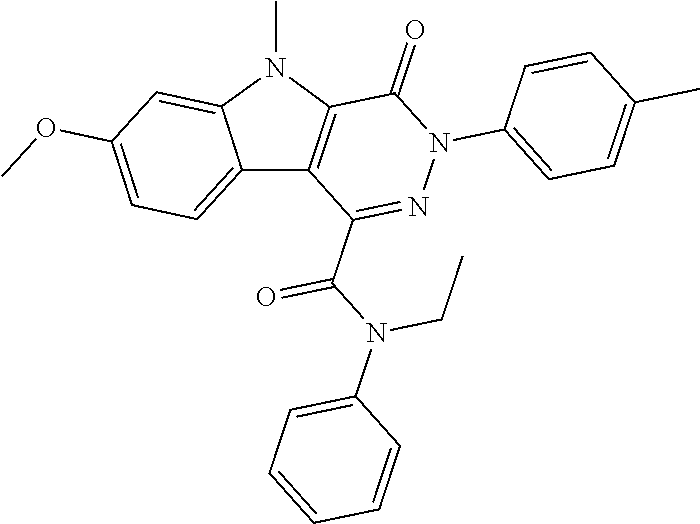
C1(=O)C2=C(C(C(N(C3=CC=CC=C3)CC)=O)=NN1C1=CC=C(C)C=C1)C1=CC=C(OC)C=C1N2C
